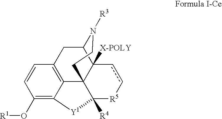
C1(O[R1])=C2C3=C(C=C1)CC1C4([X-POLY])C3(C([R4])([R5]cc4)[Y1]2)CCN1[R3]
